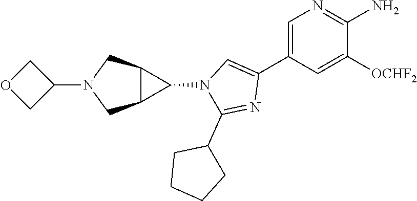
C1=C(C2=CN(C3C4C3CN(C3COC3)C4)C(C3CCCC3)=N2)C=C([OCHF2])C(N)=N1
